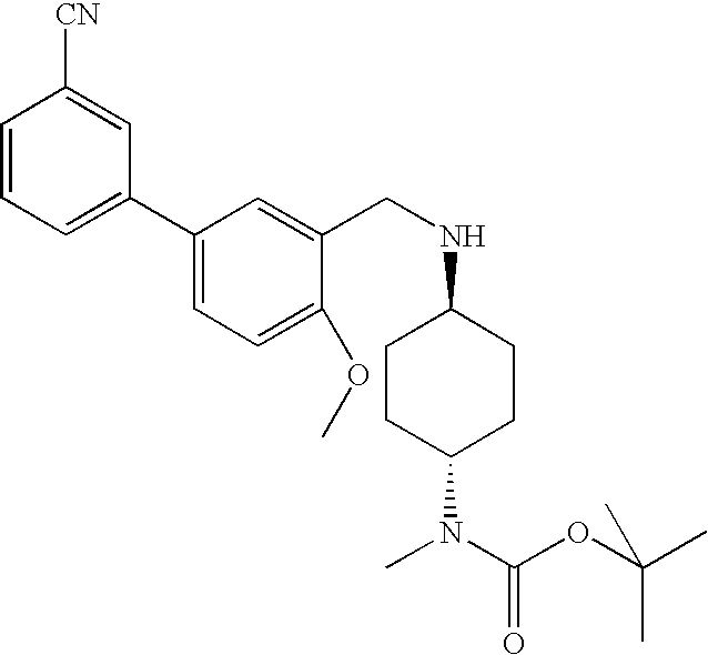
C1=CC=C(C2=CC=C(OC)C(CNC3CCC(N(C)C(OC(C)(C)C)=O)CC3)=C2)C=C1[CN]
